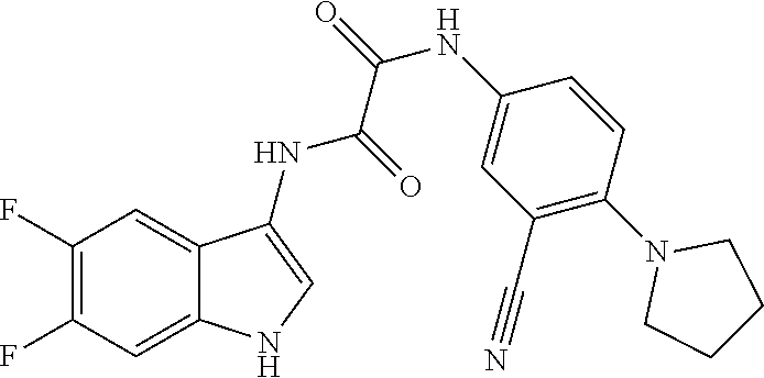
C1(F)=C(F)C=C2C(=C1)C(NC(=O)C(=O)NC1=CC(C#N)=C(N3CCCC3)C=C1)=CN2
